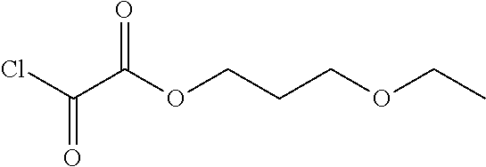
O=C(OCCCOCC)C(Cl)=O
